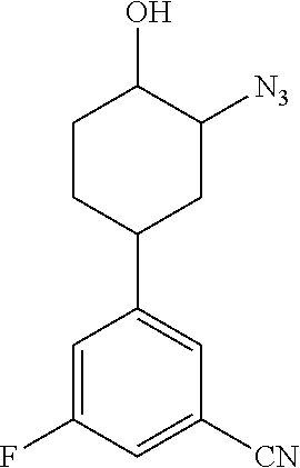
C1=C(F)C=C([CN])C=C1C1CC([N3])C(O)CC1
